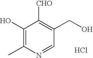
C1(O)=C(C)N=CC(CO)=C1[CHO].Cl
